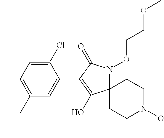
C12(N(OCCOC)C(=O)C(C3=CC(C)=C(C)C=C3Cl)=C1O)CCN(OC)CC2
